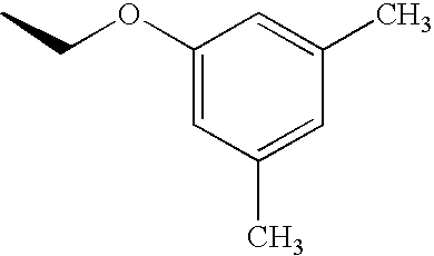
C1(OCC)=CC(C)=CC(C)=C1
